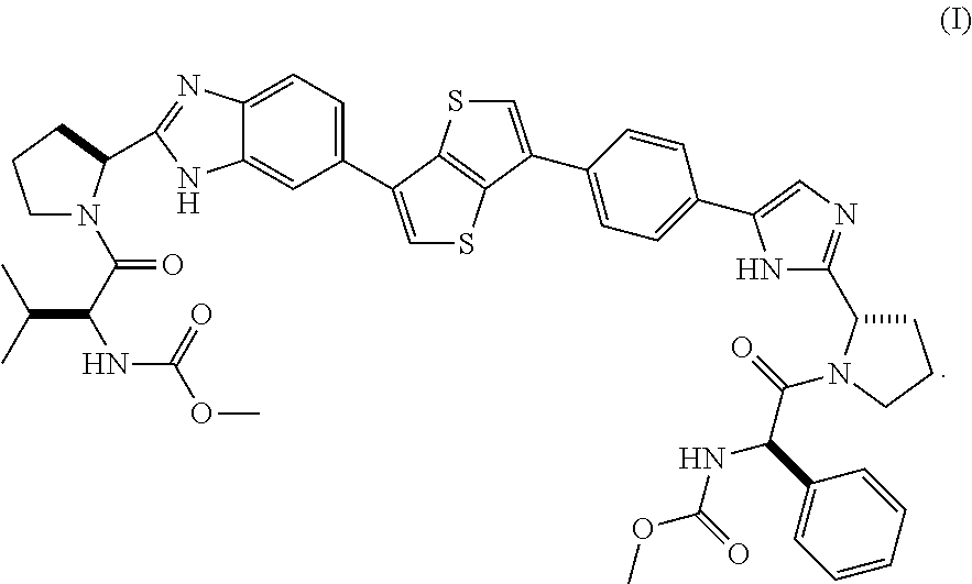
CC(C)C(C(=O)N1CCCC1C1=NC2=CC=C(C3=CSC4=C3SC=C4C3=CC=C(C4=CN=C(C5CCCN5C(=O)C(C5=CC=CC=C5)NC(OC)=O)N4)C=C3)C=C2N1)NC(OC)=O
